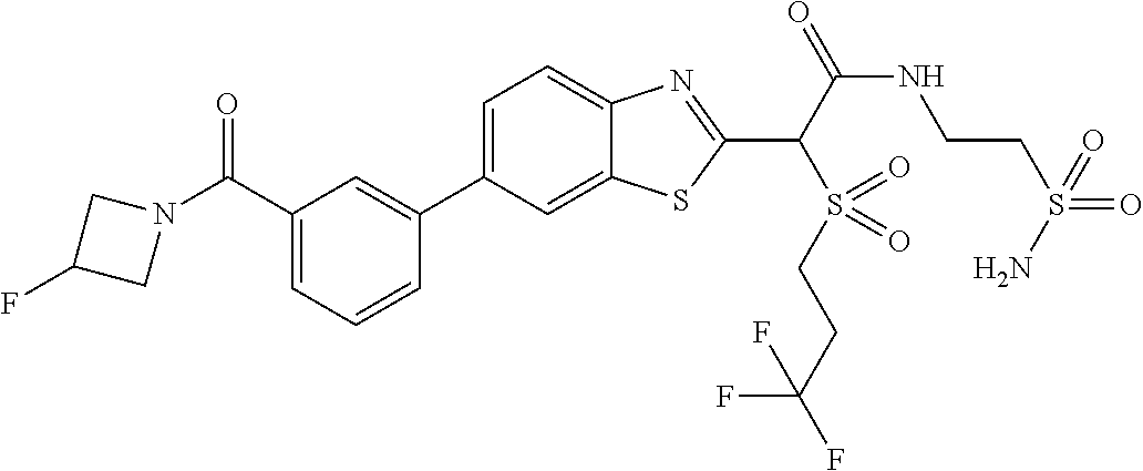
C1=C(C2=CC(C(N3CC(F)C3)=O)=CC=C2)C=C2C(=C1)N=C(C(S(CCC(F)(F)F)(=O)=O)C(=O)NCCS(=O)(=O)N)S2
